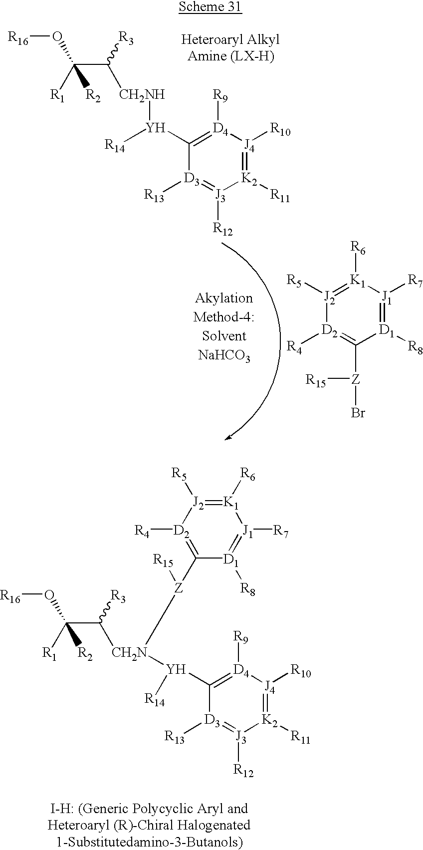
C(C([R2])(O[R16])[R1])([R3])[CH2NH][Y](C1=[D4]([R9])[J4]([R10])=[K2]([R11])[J3]([R12])=[D3]1[R13])[R14].[J2]1([R5])=[K1]([R6])[J1]([R7])=[D1]([R8])C([Z](Br)[R15])=[D2]1[R4].C([R2])(C([R3])[CH2N]([Y](C1=[D4]([R9])[J4]([R10])=[K2]([R11])[J3]([R12])=[D3]1[R13])[R14])[Z]([R15])C1=[D2]([R4])[J2]([R5])=[K1]([R6])[J1]([R7])=[D1]1[R8])(O[R16])[R1]
